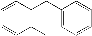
C1=CC(CC2=CC=CC=C2)=C(C)C=C1
